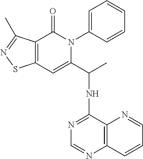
C12=C(C(=O)N(C3=CC=CC=C3)C(C(C)NC3=NC=NC4=C3N=CC=C4)=C1)C(C)=NS2
